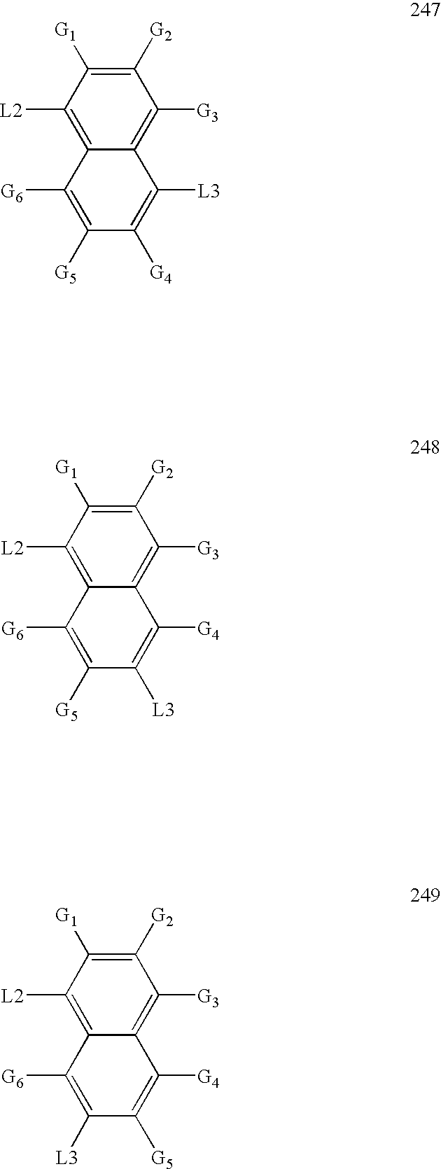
C12=C([L2])C([G1])=C([G2])C([G3])=C1C([L3])=C([G4])C([G5])=C2[G6].C12=C([L2])C([G1])=C([G2])C([G3])=C1C([G4])=C([L3])C([G5])=C2[G6].C12=C([L2])C([G1])=C([G2])C([G3])=C1C([G4])=C([G5])C([L3])=C2[G6]
